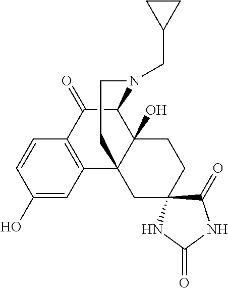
C1(=O)C2C3(O)C(C4=C1C=CC(O)=C4)(CC1(CC3)C(=O)NC(=O)N1)CCN2CC1CC1
